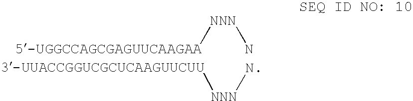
[5-UGGCCAGCGAGUUCAAGAA][NNN]N.[3-UUACCGGUCGCUCAAGUUCUU][NNN]N
